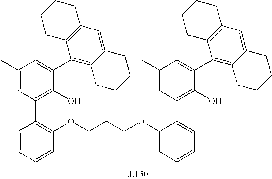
C1(OCC(COC2=C(C3=C(O)C(C4=C5C(=CC6=C4CCCC6)CCCC5)=CC(C)=C3)C=CC=C2)C)=CC=CC=C1C1=C(O)C(C2=C3C(=CC4=C2CCCC4)CCCC3)=CC(C)=C1
